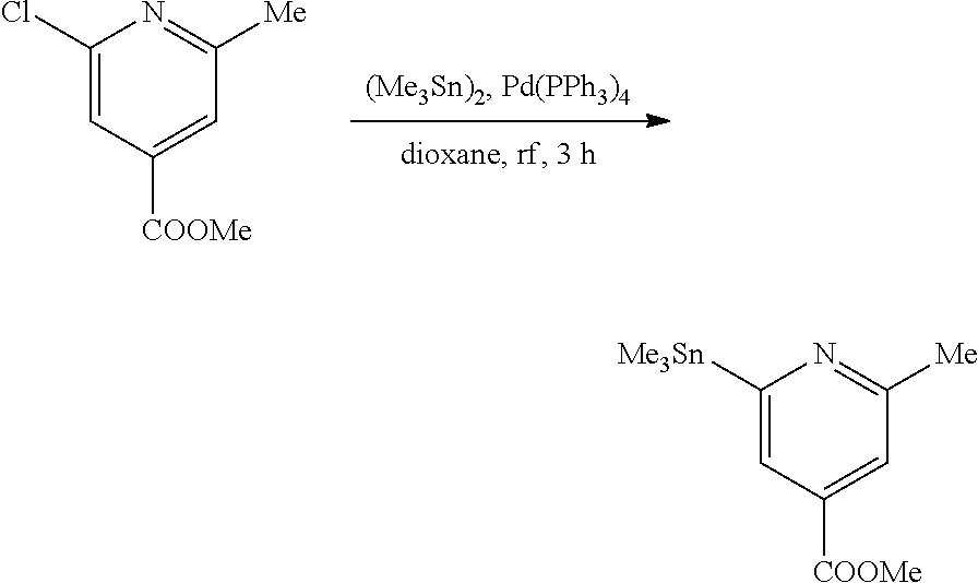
C1(Cl)=CC([COOMe])=CC([Me])=N1.C1([Me3Sn])=CC([COOMe])=CC([Me])=N1
